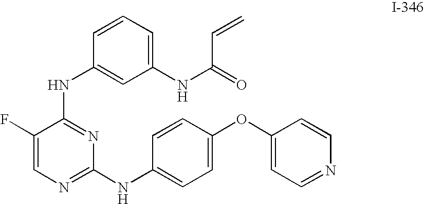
C1(NC(=O)C=C)=CC=CC(NC2=NC(NC3=CC=C(OC4=CC=NC=C4)C=C3)=NC=C2F)=C1
